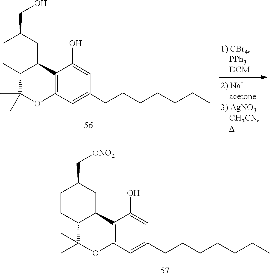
C12=C(C=C(CCCCCCC)C=C1O)OC(C)(C)C1C2CC(CO)CC1.C12=C(C=C(CCCCCCC)C=C1O)OC(C)(C)C1C2CC(C[ONO2])CC1
